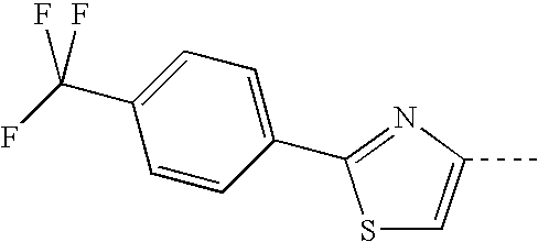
S1C=C(C)N=C1C1=CC=C(C(F)(F)F)C=C1
